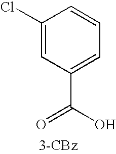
C1(Cl)=CC(C(O)=O)=CC=C1
